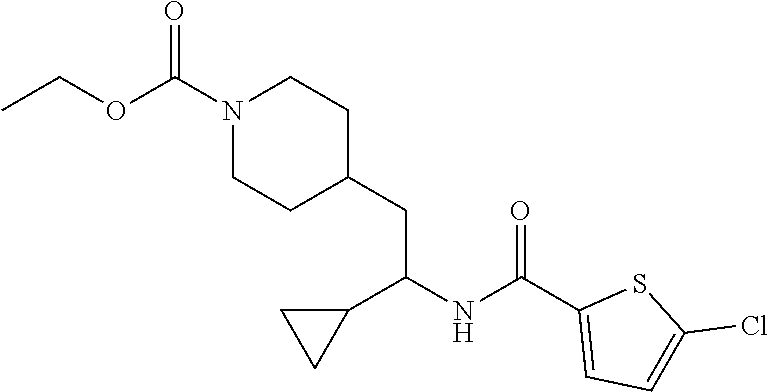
N1(C(OCC)=O)CCC(CC(NC(C2=CC=C(Cl)S2)=O)C2CC2)CC1
